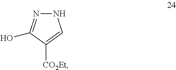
C1(O)=NNC=C1[CO2Et]
